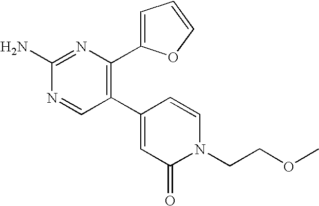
C1(N)=NC(C2=CC=CO2)=C(C2=CC(=O)N(CCOC)C=C2)C=N1
